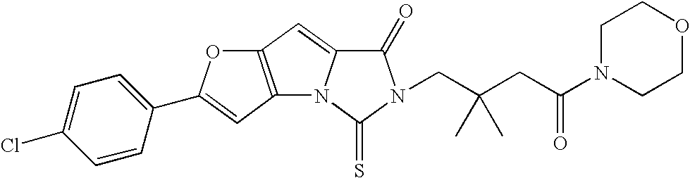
C12=C(C=C3N1C(=S)N(CC(CC(N1CCOCC1)=O)(C)C)C3=O)OC(C1=CC=C(Cl)C=C1)=C2
